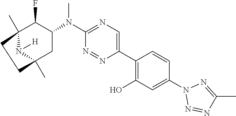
C12(C)N([H])C(C)(CC(N(C3=NC=C(C4=C(O)C=C(N5N=NC(C)=N5)C=C4)N=N3)C)C1F)CC2
